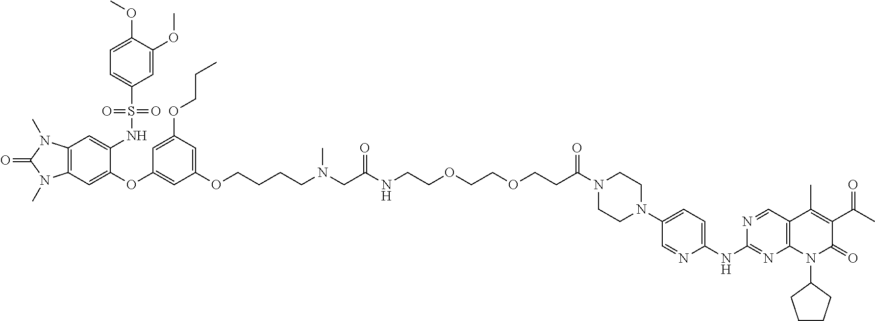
C12=C(C=C(OC3=CC(OCCCCN(C)CC(NCCOCCOCCC(N4CCN(C5=CC=C(NC6=NC7=C(C=N6)C(C)=C(C(C)=O)C(=O)N7C6CCCC6)N=C5)CC4)=O)=O)=CC(OCCC)=C3)C(NS(C3=CC=C(OC)C(OC)=C3)(=O)=O)=C1)N(C)C(=O)N2C
